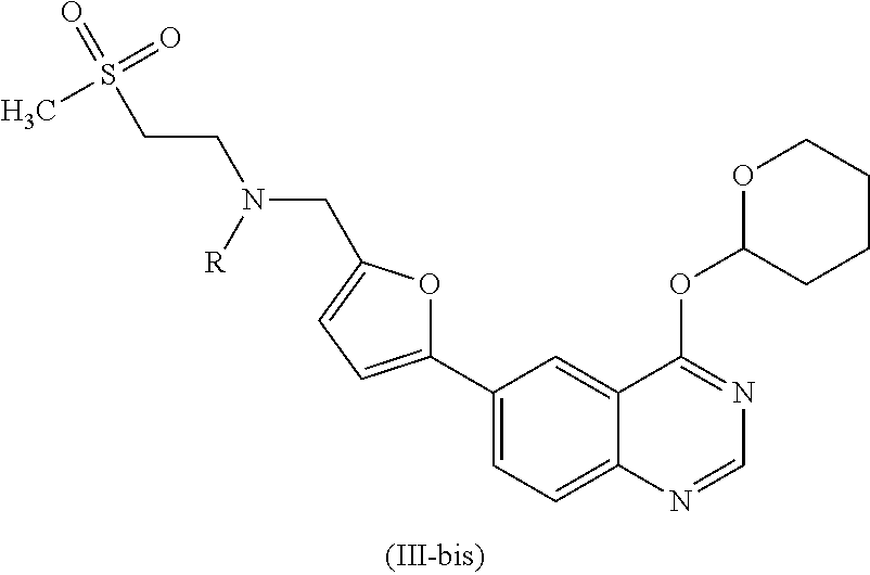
C1(C2=CC=C(CN(CCS(=O)(C)=O)[R])O2)=CC=C2C(=C1)C(OC1CCCCO1)=NC=N2
